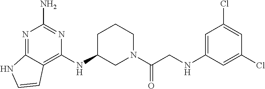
C1(NC2=C3C(=NC(N)=N2)NC=C3)CN(C(CNC2=CC(Cl)=CC(Cl)=C2)=O)CCC1
